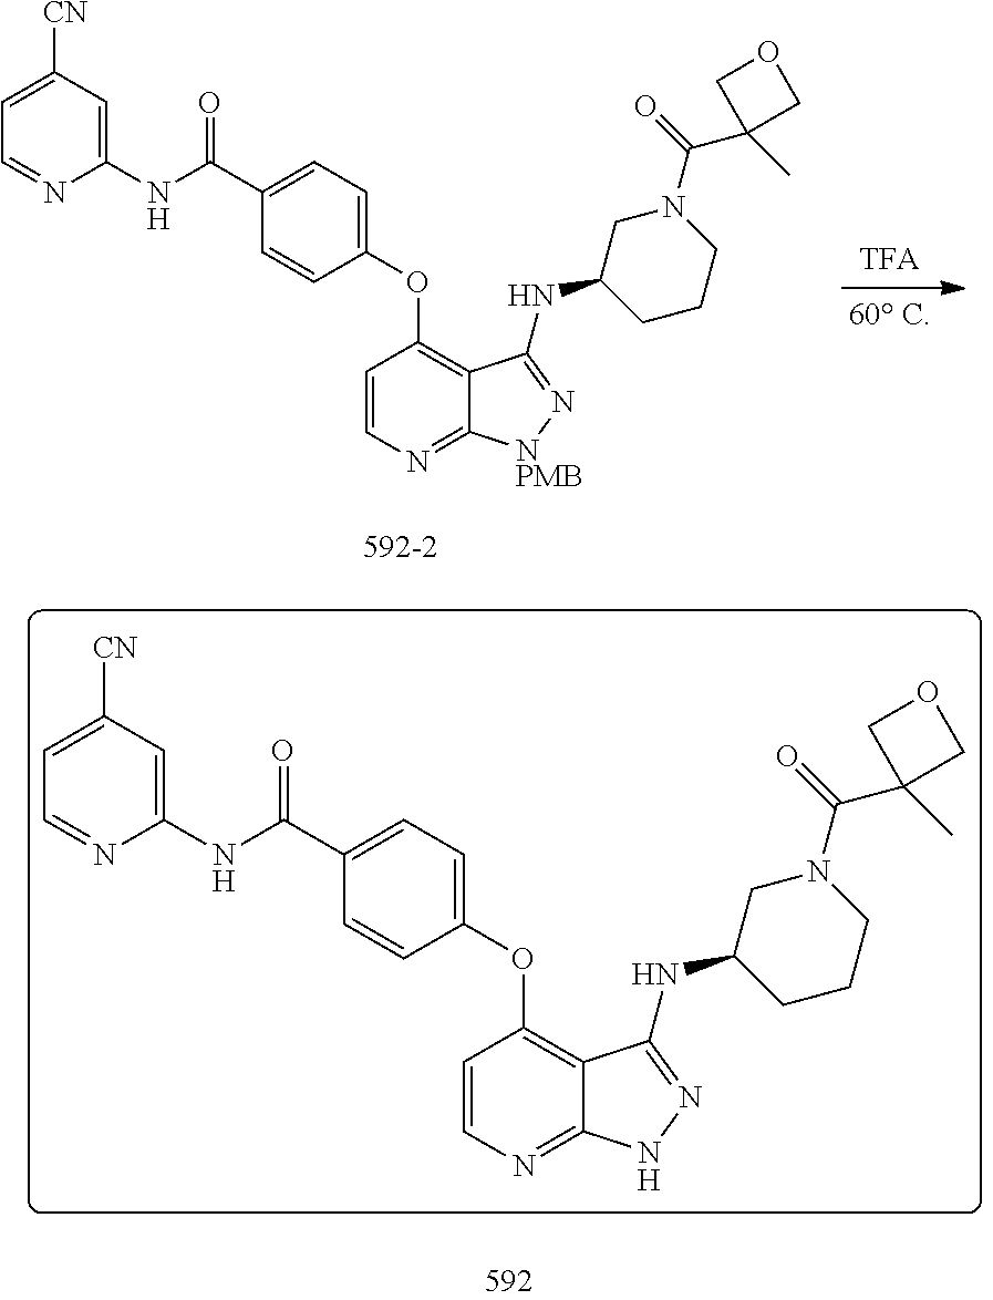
C1=CN=C2C(=C1OC1=CC=C(C(NC3=CC([CN])=CC=N3)=O)C=C1)C(NC1CCCN(C(=O)C3(C)COC3)C1)=N[NPMB]2.C1=CN=C2C(=C1OC1=CC=C(C(NC3=CC([CN])=CC=N3)=O)C=C1)C(NC1CCCN(C(=O)C3(C)COC3)C1)=NN2
